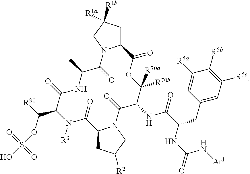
C12CC([R1a])([R1b])CN1C(=O)C(C)NC(=O)C(C(OS(O)(=O)=O)[R90])N([R3])C(=O)C1CC([R2])CN1C(=O)C(NC(C(NC(=O)N[Ar1])CC1=CC([R5c])=C([R5b])C([R5a])=C1)=O)C([R70b])([R70a])OC2=O
